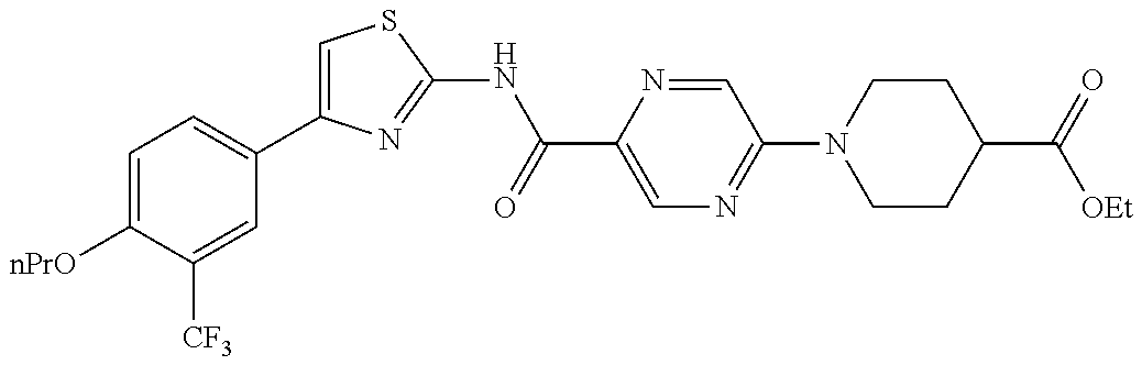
C1=C(C2=CC=C([nPrO])C([CF3])=C2)N=C(NC(C2=CN=C(N3CCC(C([OEt])=O)CC3)C=N2)=O)S1
